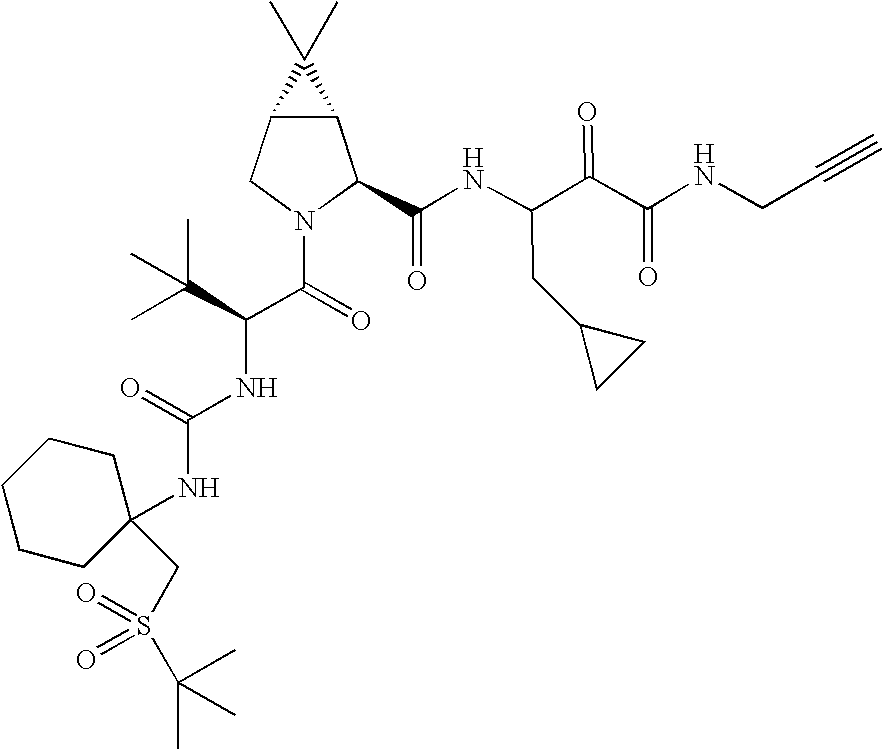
C12C(CN(C(=O)C(NC(NC3(CS(C(C)(C)C)(=O)=O)CCCCC3)=O)C(C)(C)C)C1C(NC(C(C(NCC#C)=O)=O)CC1CC1)=O)C2(C)C
